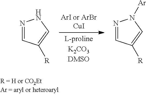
N1=CC([R])=CN1.N1=CC([R])=CN1[Ar]
